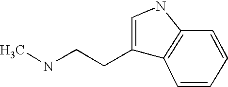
C(CC1=CNC2=C1C=CC=C2)NC
